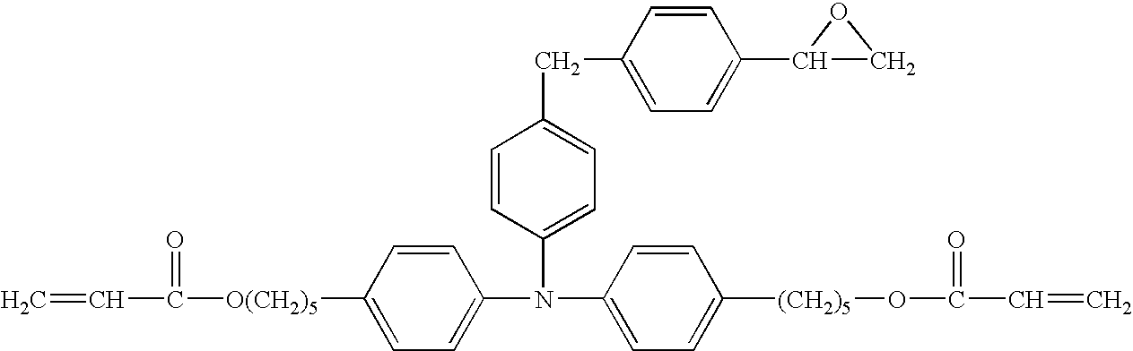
C=CC(=O)[O(CH2)5]C1=CC=C(N(C2=CC=C([(CH2)5]OC(C=C)=O)C=C2)C2=CC=C(CC3=CC=C(C4CO4)C=C3)C=C2)C=C1
